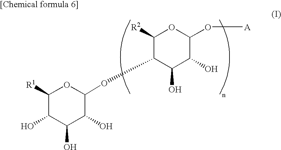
C1([R1])C(O)C(O)C(O)C(OC2C(O)C(O)C(O[A])OC2[R2])O1
